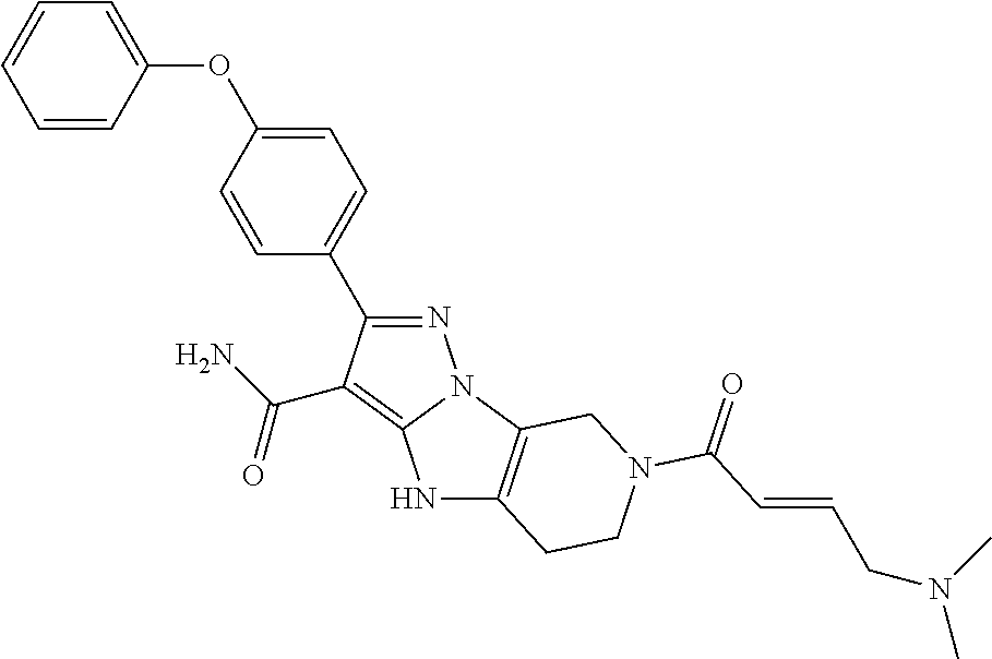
N1=C(C2=CC=C(OC3=CC=CC=C3)C=C2)C(C(=O)N)=C2N1C1=C(N2)CCN(C(C=CCN(C)C)=O)C1
